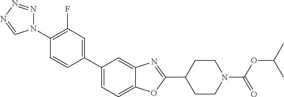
C1(N2N=NN=C2)=C(F)C=C(C2=CC=C3C(=C2)N=C(C2CCN(C(=O)OC(C)C)CC2)O3)C=C1
